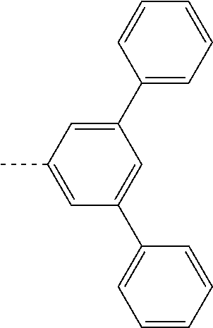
CC1=CC(C2=CC=CC=C2)=CC(C2=CC=CC=C2)=C1
